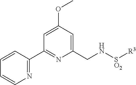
C1=CC=CN=C1C1=NC(CN[SO2][R3])=CC(OC)=C1
